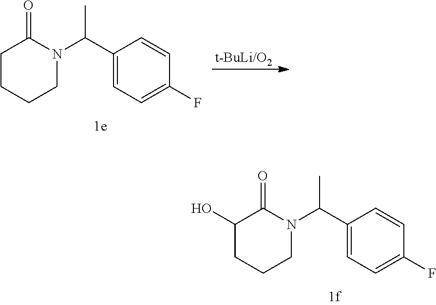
C1CCCN(C(C2=CC=C(F)C=C2)C)C1=O.[t-BuLi/O2].C1(O)CCCN(C(C2=CC=C(F)C=C2)C)C1=O
